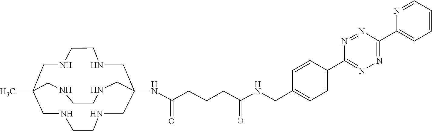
CC12CNCCNCC(NC(CCCC(NCC3=CC=C(C4=NN=C(C5=CC=CC=N5)N=N4)C=C3)=O)=O)(CNCCNC1)CNCCNC2
